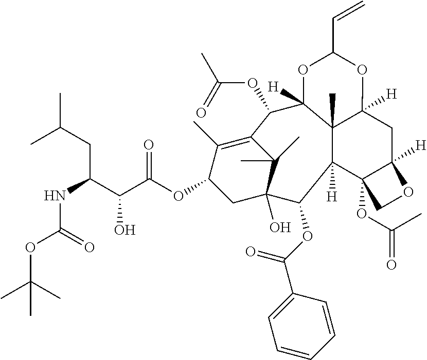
C12([H])C3(OC(=O)C)C([H])(CC4([H])C1(C)C([H])(C(OC(C)=O)C1=C(C)C(OC(C(C(NC(OC(C)(C)C)=O)CC(C)C)O)=O)CC(O)(C1(C)C)C2OC(C1=CC=CC=C1)=O)OC(C=C)O4)OC3
